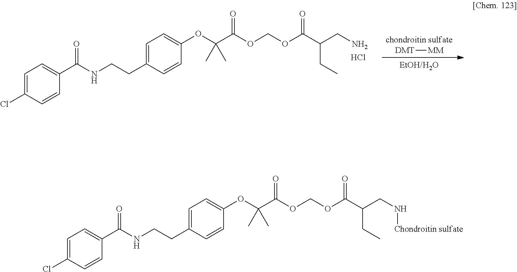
C1=C(Cl)C=CC(C(NCCC2=CC=C(OC(C(=O)OCOC(C(CN[Chondroitin sulfate])CC)=O)(C)C)C=C2)=O)=C1.C1=C(Cl)C=CC(C(NCCC2=CC=C(OC(C(=O)OCOC(C(CN)CC)=O)(C)C)C=C2)=O)=C1.Cl.[chondroitin sulfate].[DMT][MM].[EtOH/H2O]
